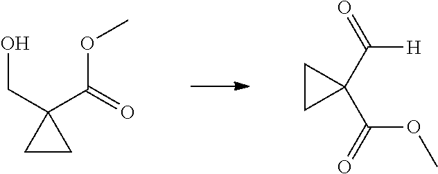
C1(CO)(C(OC)=O)CC1.C1CC1(C([H])=O)C(OC)=O
